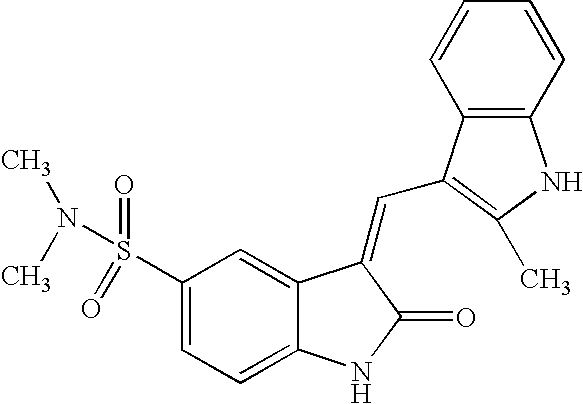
C1(S(=O)(=O)N(C)C)=CC=C2C(=C1)C(=CC1=C(C)NC3=C1C=CC=C3)C(=O)N2
